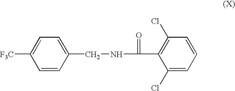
[F3C]C1=CC=C(CNC(=O)C2=C(Cl)C=CC=C2Cl)C=C1
